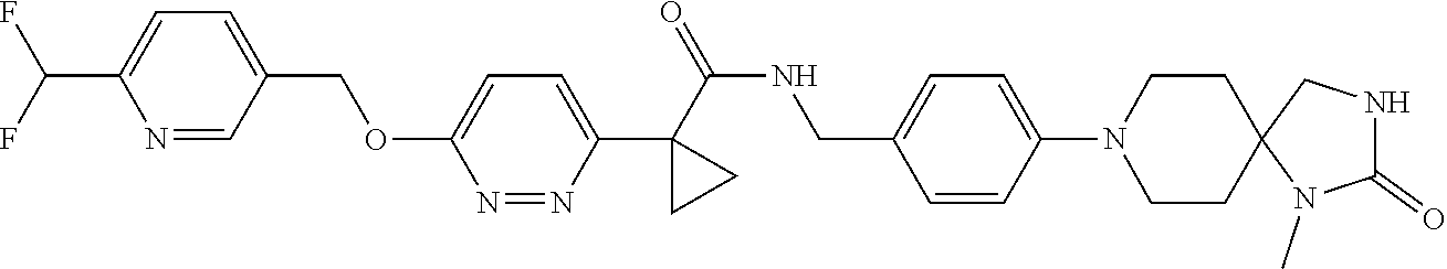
C1(C(=O)NCC2=CC=C(N3CCC4(CC3)N(C)C(=O)NC4)C=C2)(C2=CC=C(OCC3=CC=C(C(F)F)N=C3)N=N2)CC1
